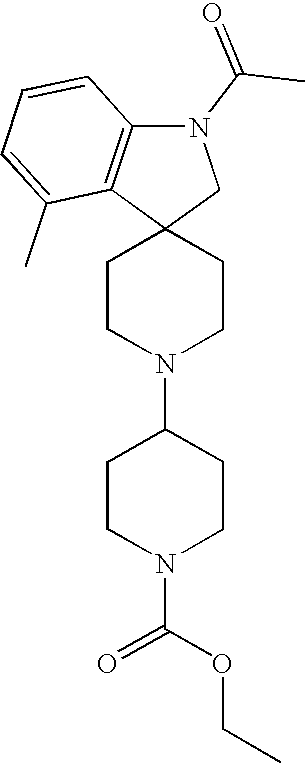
C1CN(C2CCN(C(OCC)=O)CC2)CCC12CN(C(C)=O)C1=C2C(C)=CC=C1
